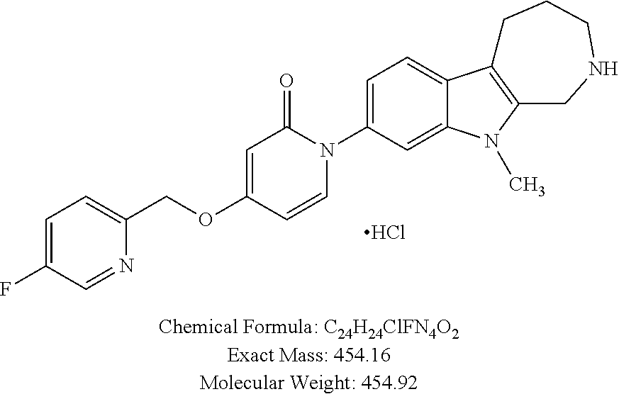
C1=C(F)C=NC(COC2=CC(=O)N(C3=CC=C4C(=C3)N(C)C3=C4CCCNC3)C=C2)=C1.Cl
